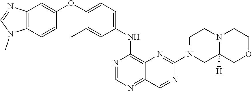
C1=NC(NC2=CC=C(OC3=CC4=C(N(C)C=N4)C=C3)C(C)=C2)=C2N=C(N3CC4([H])N(CC3)CCOC4)N=CC2=N1
